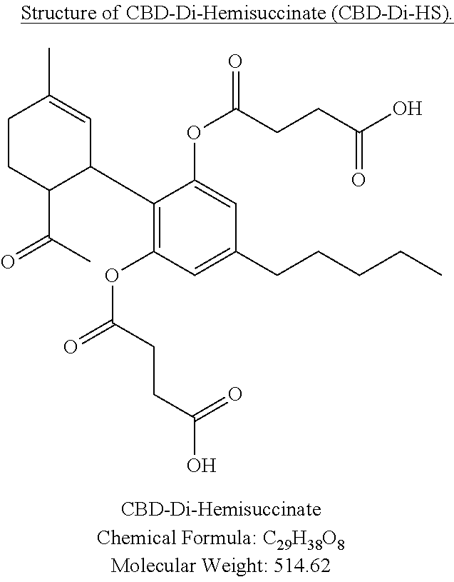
C1(C2C=C(C)CCC2C(=O)C)=C(OC(=O)CCC(O)=O)C=C(CCCCC)C=C1OC(CCC(O)=O)=O
